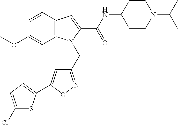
C1=CC(OC)=CC2=C1C=C(C(NC1CCN(C(C)C)CC1)=O)N2CC1=NOC(C2=CC=C(Cl)S2)=C1
